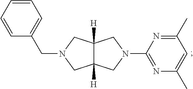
N1(CC2=CC=CC=C2)CC2([H])C([H])(C1)CN(C1=NC(C)=CC(C)=N1)C2
